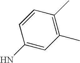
C1(N)=CC(C)=C(C)C=C1
